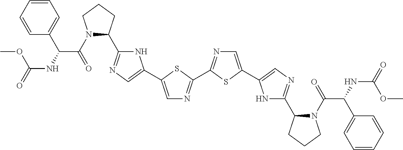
N1(C(C(C2=CC=CC=C2)NC(OC)=O)=O)C(C2=NC=C(C3=CN=C(C4=NC=C(C5=CN=C(C6N(C(C(C7=CC=CC=C7)NC(=O)OC)=O)CCC6)N5)S4)S3)N2)CCC1
